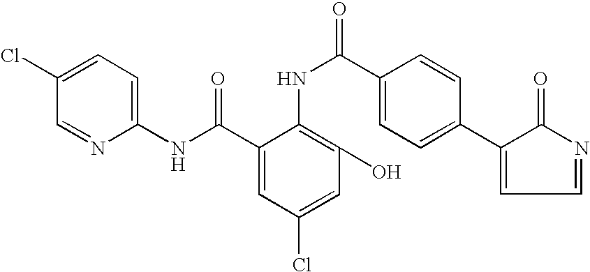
C1(Cl)=CC=C(NC(C2=CC(Cl)=CC(O)=C2NC(=O)C2=CC=C(C3=CC=NC3=O)C=C2)=O)N=C1
